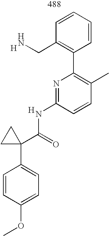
C1=CC(OC)=CC=C1C1(C(=O)NC2=NC(C3=C(CN)C=CC=C3)=C(C)C=C2)CC1.[H].[H]
